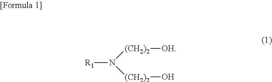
[R1]N([(CH2)2][OH])[(CH2)2]O
